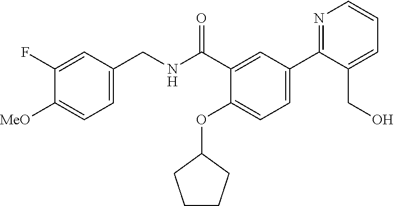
C1=C(CNC(C2=CC(C3=NC=CC=C3CO)=CC=C2OC2CCCC2)=O)C=C(F)C([MeO])=C1
